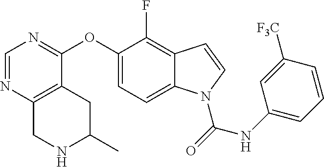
C1(OC2=NC=NC3=C2CC(C)NC3)=CC=C2C(=C1F)C=CN2C(NC1=CC=CC([F3C])=C1)=O
